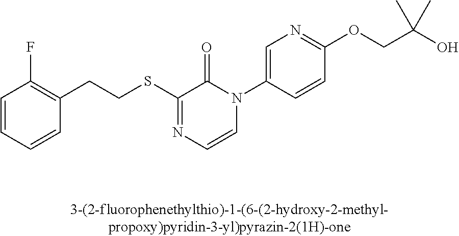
C(SC1=NC=CN(C2=CN=C(OCC(O)(C)C)C=C2)C1=O)CC1=C(F)C=CC=C1
